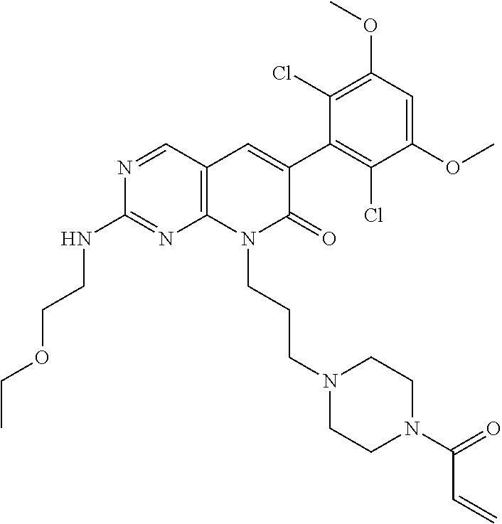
C1(NCCOCC)=NC2=C(C=C(C3=C(Cl)C(OC)=CC(OC)=C3Cl)C(=O)N2CCCN2CCN(C(C=C)=O)CC2)C=N1
